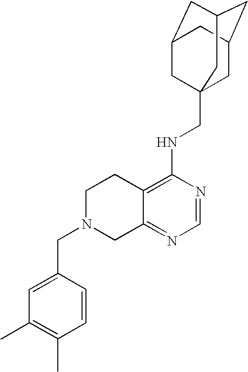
C12=C(NCC34CC5CC(CC(C3)C5)C4)N=CN=C1CN(CC1=CC(C)=C(C)C=C1)CC2
